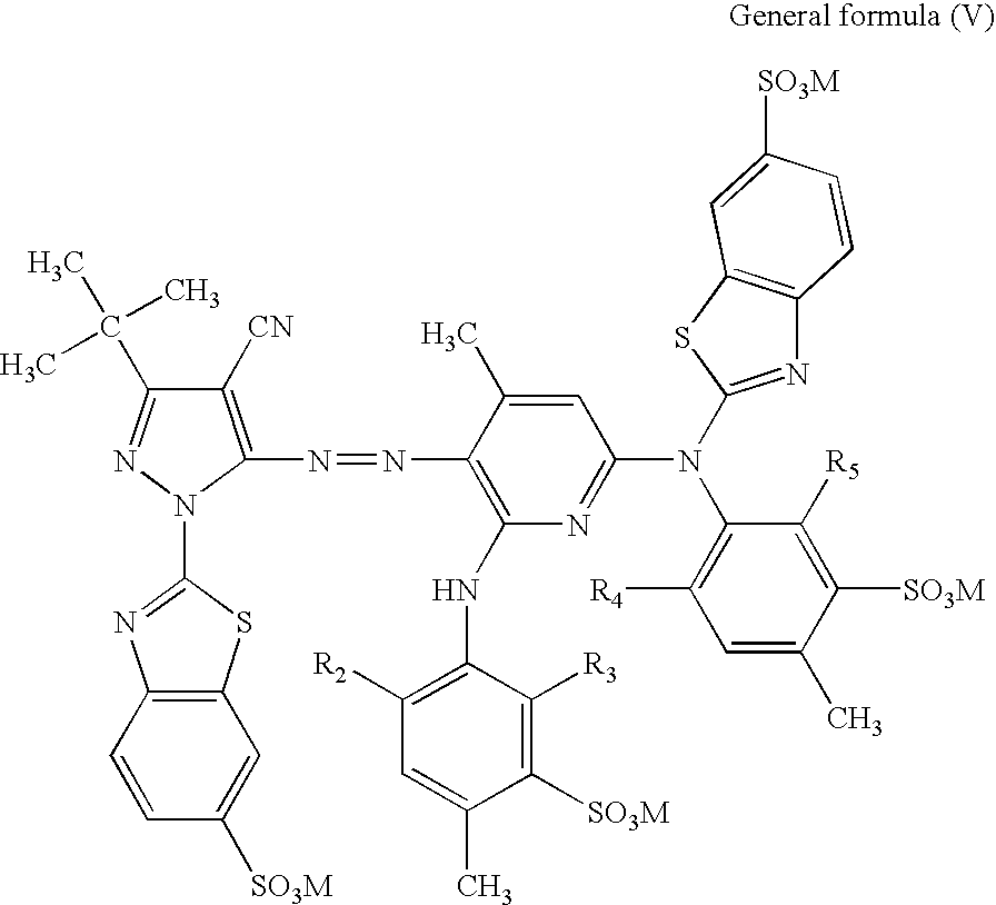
C12=C(C=CC([SO3M])=C1)N=C(N1N=C(C(C)(C)C)C([CN])=C1N=NC1=C(NC3=C([R2])C=C(C)C([SO3M])=C3[R3])N=C(N(C3=C([R4])C=C(C)C([SO3M])=C3[R5])C3=NC4=C(S3)C=C([SO3M])C=C4)C=C1C)S2
